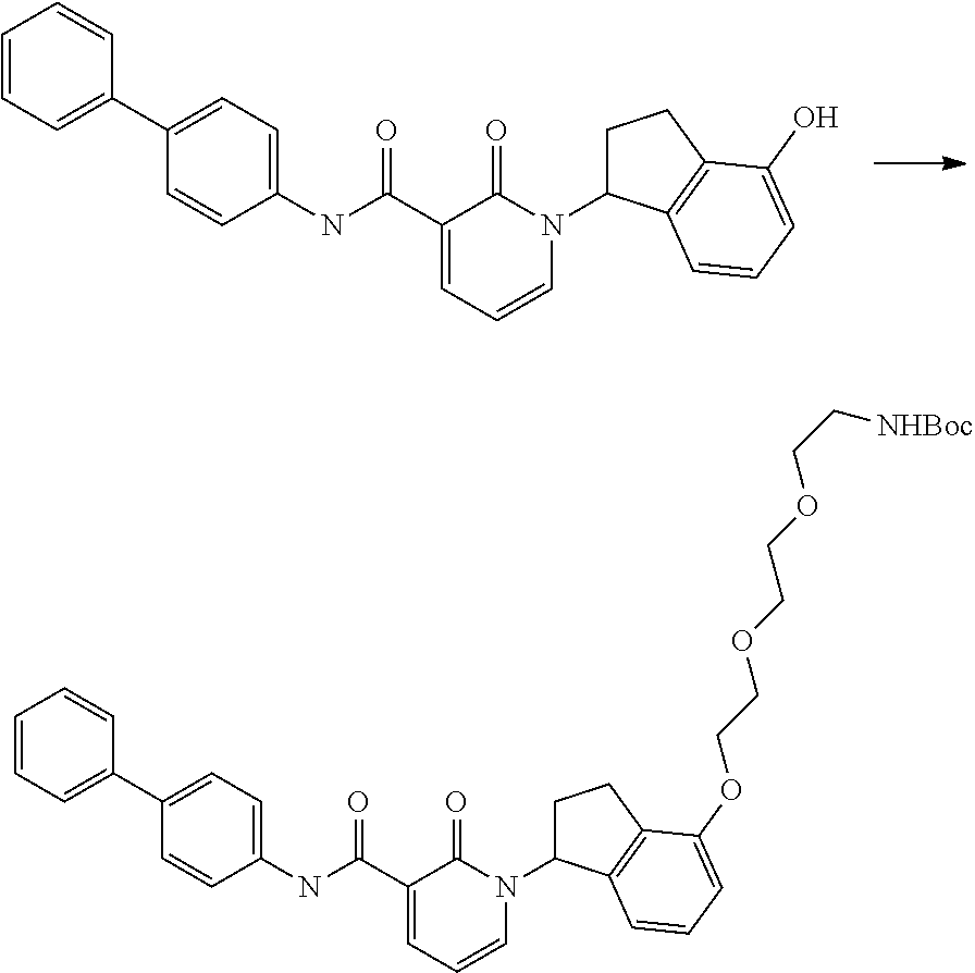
C1=CC=C(C2=CC=C(NC(C3=CC=CN(C4CCC5=C4C=CC=C5O)C3=O)=O)C=C2)C=C1.C1=CC=C(C2=CC=C(NC(C3=CC=CN(C4CCC5=C4C=CC=C5OCCOCCOCC[NHBoc])C3=O)=O)C=C2)C=C1
